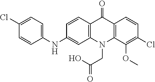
C12=C(N(CC(=O)O)C3=C(C1=O)C=CC(Cl)=C3OC)C=C(NC1=CC=C(Cl)C=C1)C=C2
